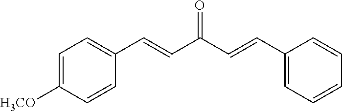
C1=C([H3CO])C=CC(C=CC(C=CC2=CC=CC=C2)=O)=C1
